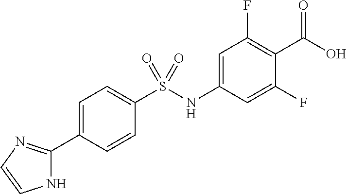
C1=C(C2=NC=CN2)C=CC(S(NC2=CC(F)=C(C(O)=O)C(F)=C2)(=O)=O)=C1
